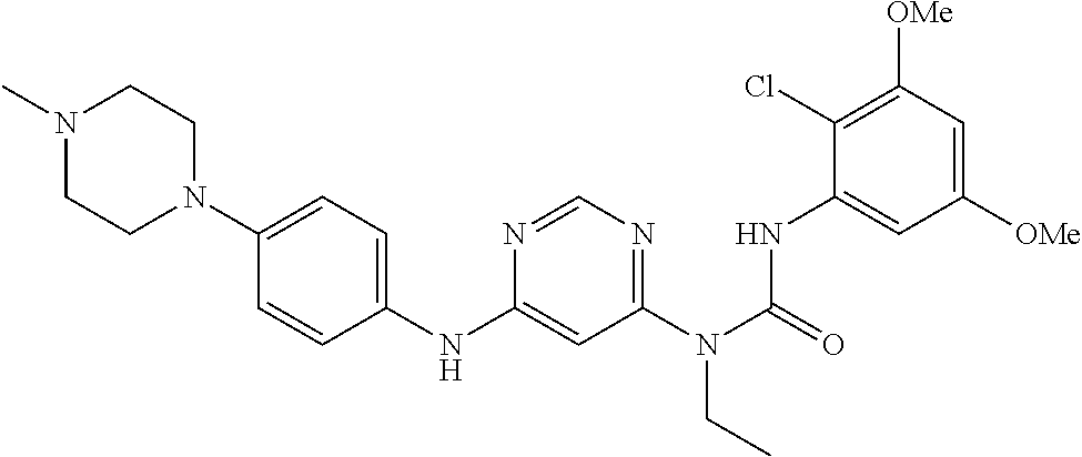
C1(Cl)=C([OMe])C=C([OMe])C=C1NC(N(C1=NC=NC(NC2=CC=C(N3CCN(C)CC3)C=C2)=C1)CC)=O
